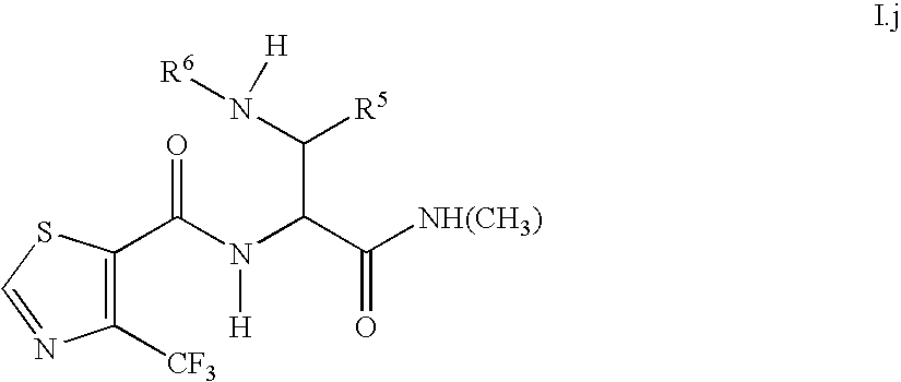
C1([CF3])=C(C(N([H])C(C(N([R6])[H])[R5])C(=O)[NH(CH3)])=O)SC=N1
